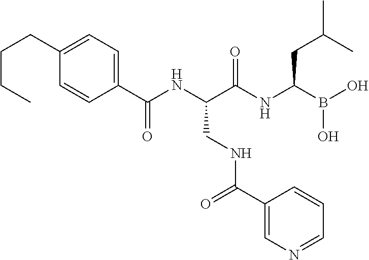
C1(C(NC(C(NC(B(O)O)CC(C)C)=O)CNC(C2=CN=CC=C2)=O)=O)=CC=C(CCCC)C=C1
